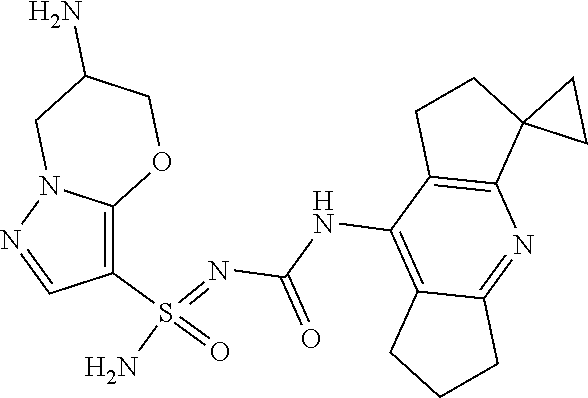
C(NC1=C2C(=NC3=C1CCC31CC1)CCC2)(N=S(N)(=O)C1=C2N(N=C1)CC(N)CO2)=O
